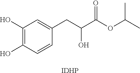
C1(O)=C(O)C=CC(CC(C(OC(C)C)=O)O)=C1.[IDHP]
